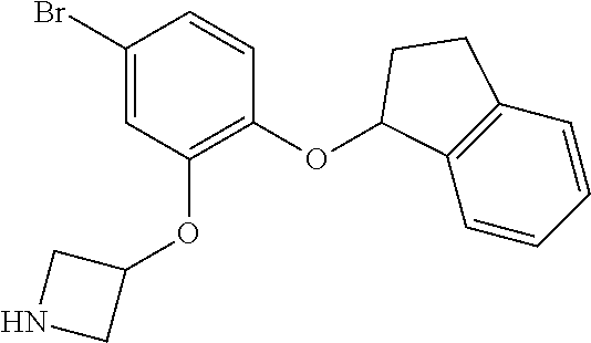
C1(Br)=CC(OC2CNC2)=C(OC2C3=C(C=CC=C3)CC2)C=C1
